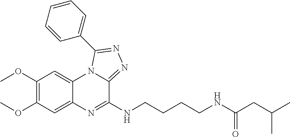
C1(OC)=C(OC)C=C2C(=C1)N1C(=NN=C1C1=CC=CC=C1)C(NCCCCNC(CC(C)C)=O)=N2
